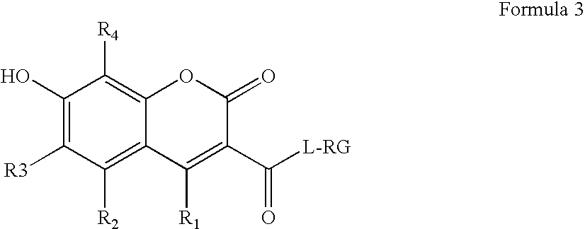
C1(O)=C([R3])C([R2])=C2C(=C1[R4])OC(=O)C(C([L-RG])=O)=C2[R1]
